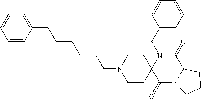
C(N1C2(C(=O)N3C(C1=O)CCC3)CCN(CCCCCCC1=CC=CC=C1)CC2)C1=CC=CC=C1
